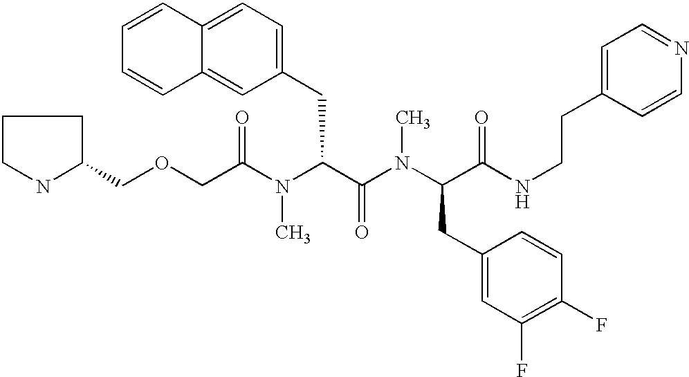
C(C(N(C(C(N(C(C(NCCC1=CC=NC=C1)=O)CC1=CC(F)=C(F)C=C1)C)=O)CC1=CC=C2C(=C1)C=CC=C2)C)=O)OCC1CCCN1
